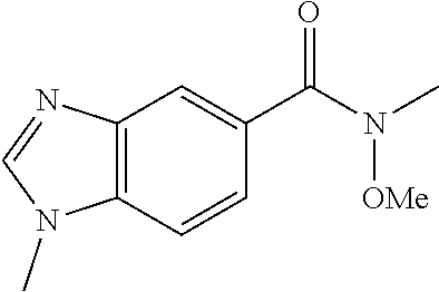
C12=C(C=CC(C(N(C)[OMe])=O)=C1)N(C)C=N2
